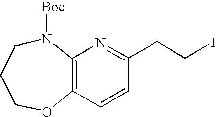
C1COC2=C(N([Boc])C1)N=C(CCI)C=C2
